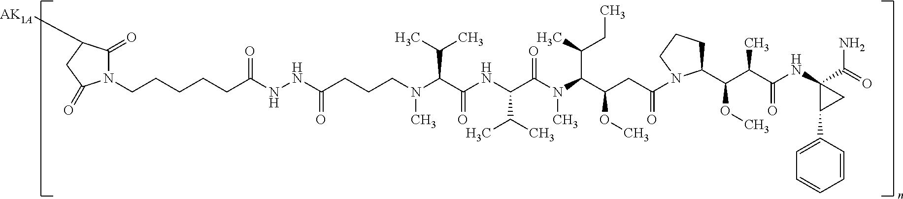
C(CCCCC(NNC(=O)CCCN(C)C(C(=O)NC(C(C)C)C(N(C(C(OC)CC(=O)N1C(C(C(C)C(=O)NC2(C(=O)N)C(C3=CC=CC=C3)C2)OC)CCC1)C(C)CC)C)=O)C(C)C)=O)N1C(=O)C([AK1A])CC1=O
